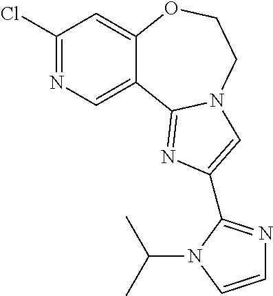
C1(Cl)=NC=C2C(=C1)OCCN1C2=NC(C2=NC=CN2C(C)C)=C1
